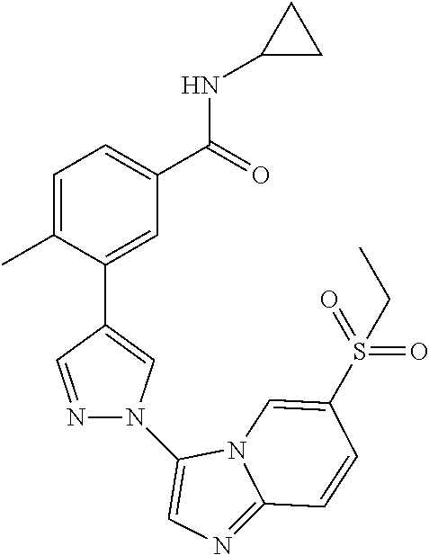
C1=C(C)C(C2=CN(C3=CN=C4N3C=C(S(=O)(=O)CC)C=C4)N=C2)=CC(C(=O)NC2CC2)=C1
